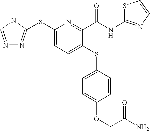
N1=CNC(SC2=CC=C(SC3=CC=C(OCC(N)=O)C=C3)C(C(=O)NC3=NC=CS3)=N2)=N1
